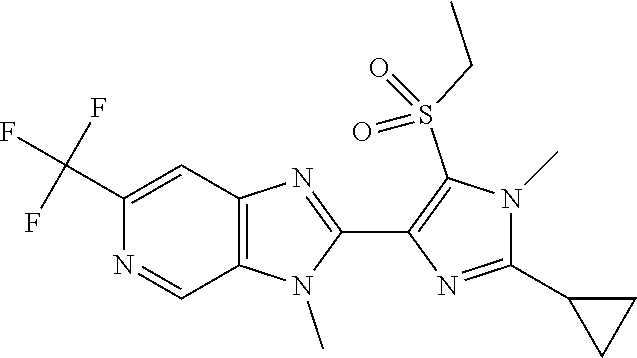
C12=C(C=C(C(F)(F)F)N=C1)N=C(C1=C(S(CC)(=O)=O)N(C)C(C3CC3)=N1)N2C
